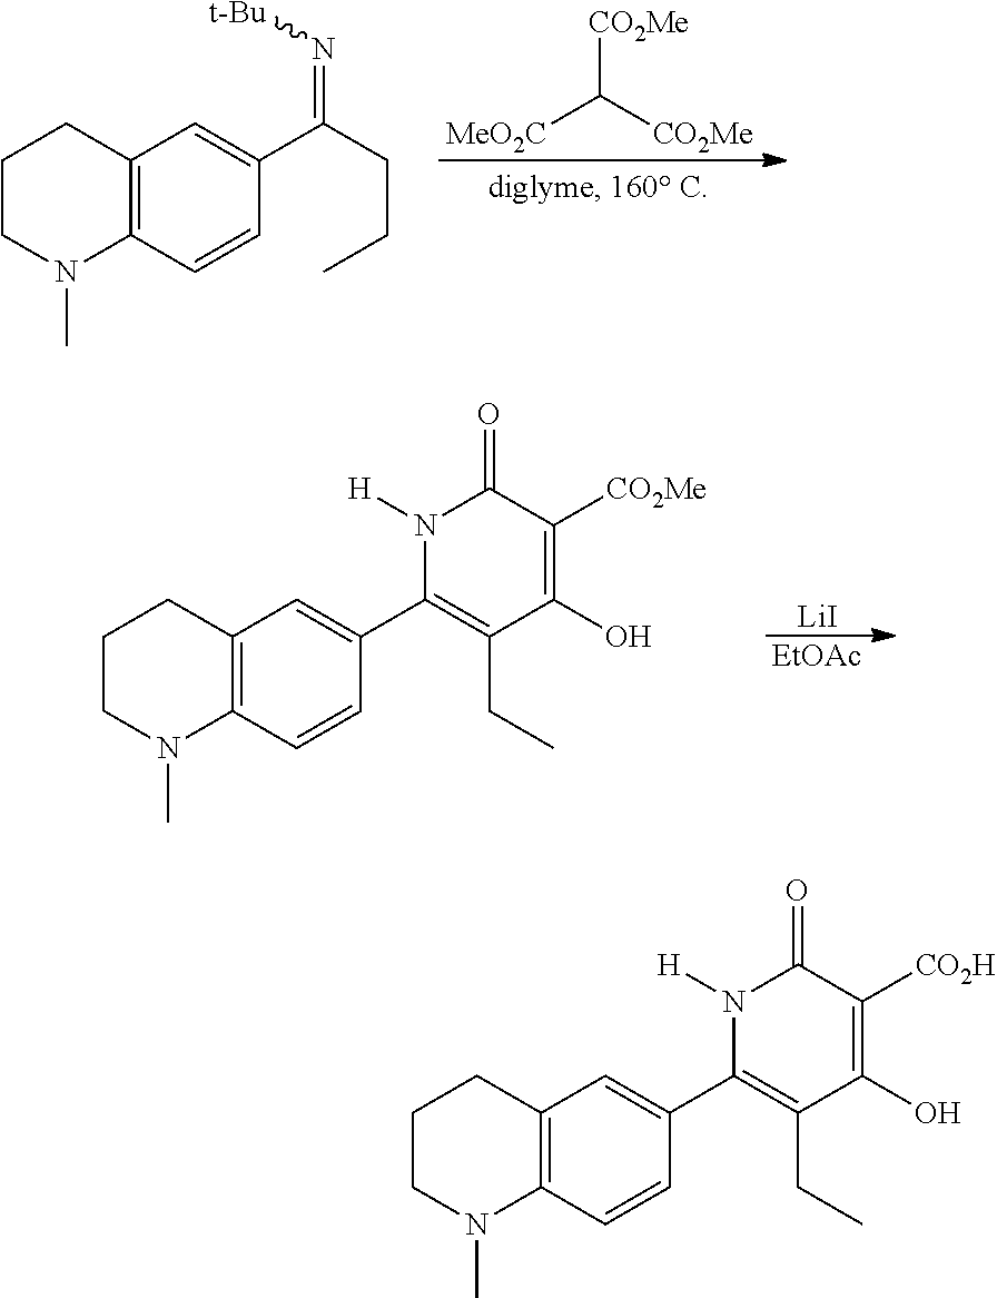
[CO2Me]C([CO2Me])[MeO2C].C12=C(C=CC(C(CCC)=N[t-Bu])=C1)N(C)CCC2.[LiI].[EtOAc].C12=C(C=CC(C3=C(CC)C(O)=C([CO2Me])C(=O)N3[H])=C1)N(C)CCC2.C12=C(C=CC(C3=C(CC)C(O)=C([CO2H])C(=O)N3[H])=C1)N(C)CCC2
